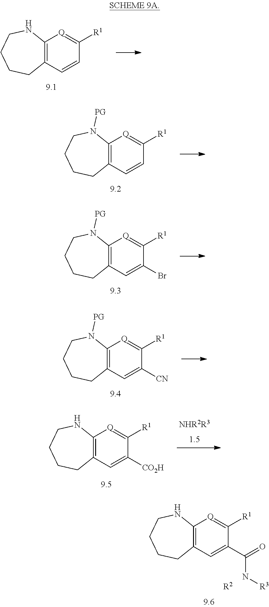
C12=C(C=CC([R1])=[Q]1)CCCCN2.C12=C(C=CC([R1])=[Q]1)CCCCN2[PG].C12=C(C=C(Br)C([R1])=[Q]1)CCCCN2[PG].C12=C(C=C([CN])C([R1])=[Q]1)CCCCN2[PG].[NHR2R3].C12=C(C=C([CO2H])C([R1])=[Q]1)CCCCN2.C12=C(C=C(C(=O)N[R3])C([R1])=[Q]1)CCCCN2.[R2]
